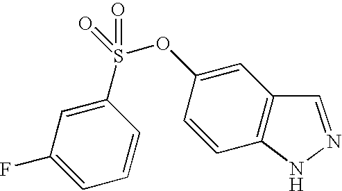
C1(S(OC2=CC3=C(C=C2)NN=C3)(=O)=O)=CC(F)=CC=C1
